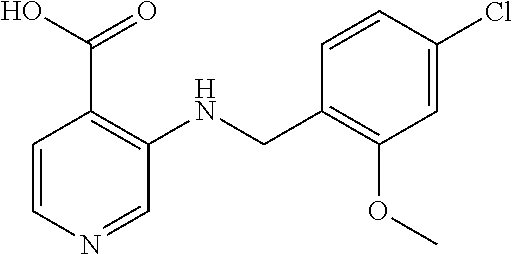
OC(C1=C(NCC2=C(OC)C=C(Cl)C=C2)C=NC=C1)=O
